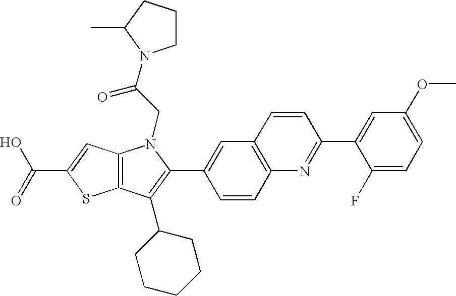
C(C1=CC2=C(S1)C(C1CCCCC1)=C(C1=CC3=C(C=C1)N=C(C1=CC(OC)=CC=C1F)C=C3)N2CC(=O)N1CCCC1C)(=O)O
